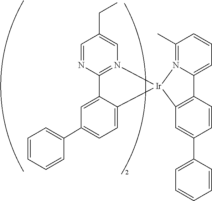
C1=CC=CC(C2=CC=C3C(=C2)C2=N(C=C(CC)C=N2)[Ir]32N3=C(C)C=CC=C3C3=C2C=C(C2=CC=CC=C2)C=C3)=C1
